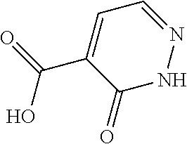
OC(=O)C1=CC=NNC1=O
